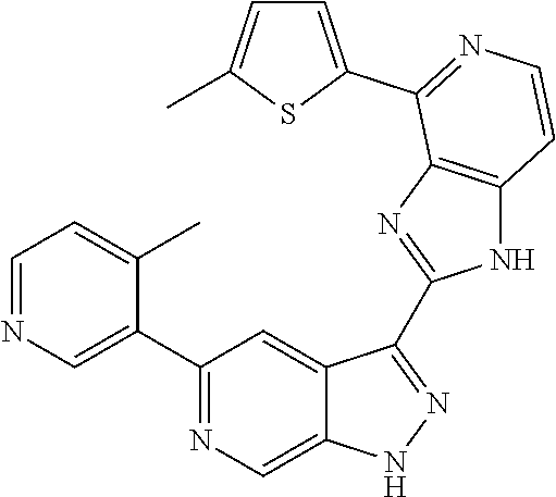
C1=NC=C(C2=NC=C3C(=C2)C(C2=NC4=C(N2)C=CN=C4C2=CC=C(C)S2)=NN3)C(C)=C1
